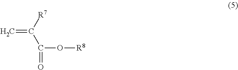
C=C([R7])C(=O)O[R8]
